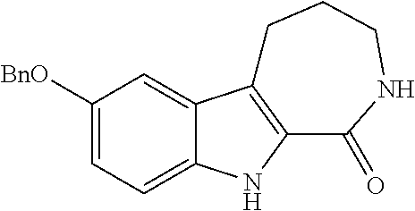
C1([BnO])=CC=C2C(=C1)C1=C(N2)C(=O)NCCC1
